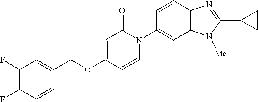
C1(COC2=CC(=O)N(C3=CC4=C(C=C3)N=C(C3CC3)N4[Me])C=C2)=CC(F)=C(F)C=C1
